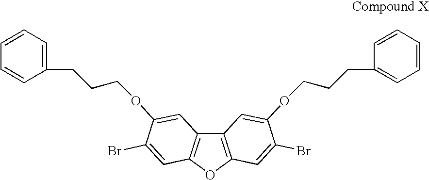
C12=C(OC3=C1C=C(OCCCC1=CC=CC=C1)C(Br)=C3)C=C(Br)C(OCCCC1=CC=CC=C1)=C2
